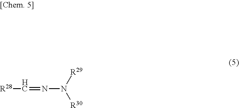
[R28]C=NN([R29])[R30]
